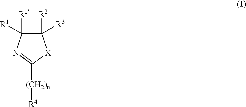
C1([R2])([R3])C([R1])([R1])N=C([(CH2)n][R4])[X]1
